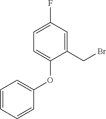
C1=C(CBr)C(OC2=CC=CC=C2)=CC=C1F
